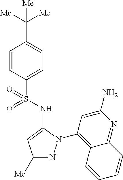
C1=CC(S(=O)(NC2=CC([Me])=NN2C2=C3C(=NC(N)=C2)C=CC=C3)=O)=CC=C1C([Me])([Me])[Me]
